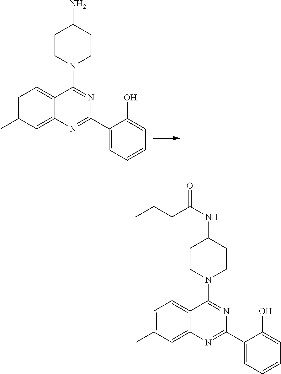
C1=C(C)C=C2C(=C1)C(N1CCC(N)CC1)=NC(C1=CC=CC=C1O)=N2.C1=C(C)C=C2C(=C1)C(N1CCC(NC(=O)CC(C)C)CC1)=NC(C1=CC=CC=C1O)=N2
